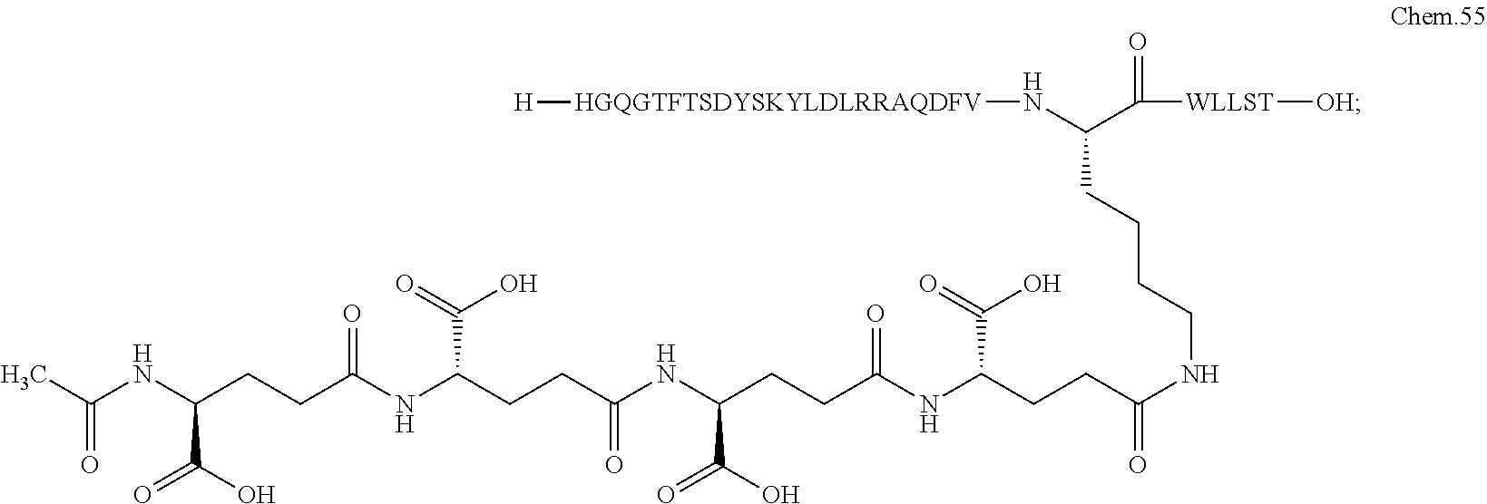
C(NC(CCC(NC(CCC(NC(CCC(NC(CCC(NCCCCC(C([WLLST][OH])=O)N[HGQGTFTSDYSKYLDLRRAQDFV][H])=O)C(O)=O)=O)C(O)=O)=O)C(O)=O)=O)C(O)=O)(C)=O
